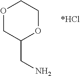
C(N)C1OCCOC1.[*HCl]
